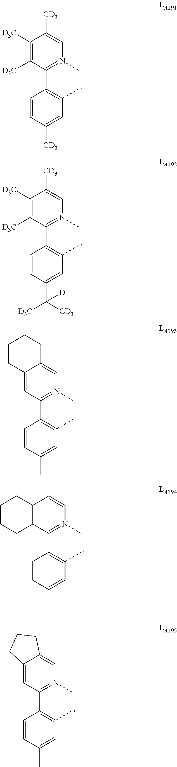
C1(C2=C(C)C=C(C([CD3])([D3C])[D])C=C2)=N(C)C=C([CD3])C([D3C])=C1[D3C].C1(C2=C(C)C=C([CD3])C=C2)=N(C)C=C([CD3])C([D3C])=C1[D3C].C1(C2=C(C)C=C(C)C=C2)=N(C)C=C2C(=C1)CCCC2.C1(C2=C(C)C=C(C)C=C2)=N(C)C=CC2=C1CCCC2.C1(C2=C(C)C=C(C)C=C2)=N(C)C=C2C(=C1)CCC2
